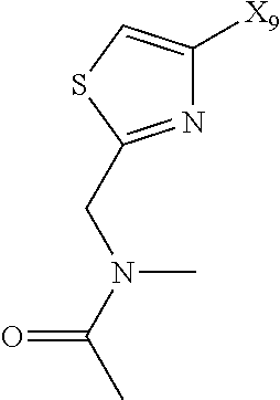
N1=C(CN(C(C)=O)C)SC=C1[X9]
